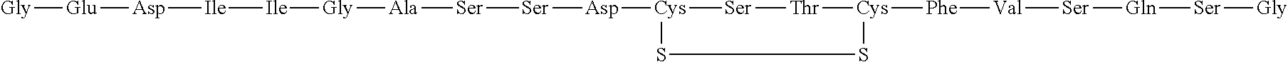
[Gly][Glu][Asp][Ile][Ile][Gly][Ala][Ser][Ser][Asp][Cys]1[Ser][Thr][Cys]([Phe][Val][Ser][Gln][Ser][Gly])SS1
